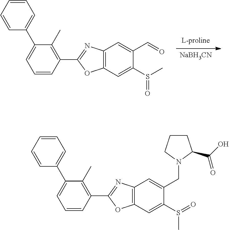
C12=C(C=C(S(C)=O)C(CN3C(C(O)=O)CCC3)=C1)OC(C1=C(C)C(C3=CC=CC=C3)=CC=C1)=N2.[NaBH3CN].C12=C(C=C(S(C)=O)C(C=O)=C1)OC(C1=C(C)C(C3=CC=CC=C3)=CC=C1)=N2
